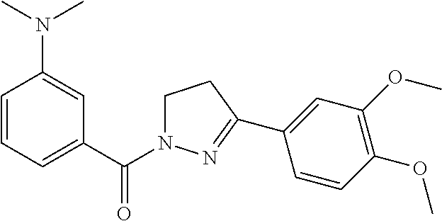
C1N(C(C2=CC=CC(N(C)C)=C2)=O)N=C(C2=CC(OC)=C(OC)C=C2)C1
